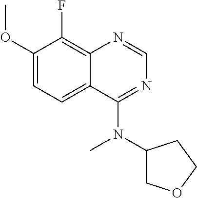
C1(OC)=CC=C2C(=C1F)N=CN=C2N(C1COCC1)C
